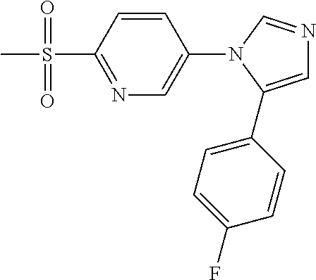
N1=C(S(C)(=O)=O)C=CC(N2C(C3=CC=C(F)C=C3)=CN=C2)=C1
